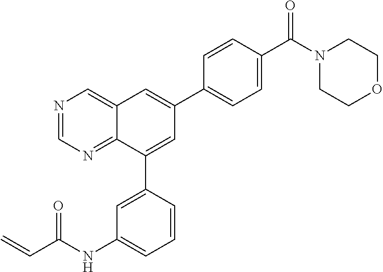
N1=CN=C2C(=C1)C=C(C1=CC=C(C(N3CCOCC3)=O)C=C1)C=C2C1=CC(NC(C=C)=O)=CC=C1
